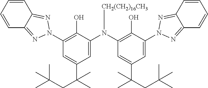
C1=CC=CC2=NN(C3=C(O)C(N(C4=C(O)C(N5N=C6C(=N5)C=CC=C6)=CC(C(CC(C)(C)C)(C)C)=C4)[CH2(CH2)16CH3])=CC(C(C)(CC(C)(C)C)C)=C3)N=C12
